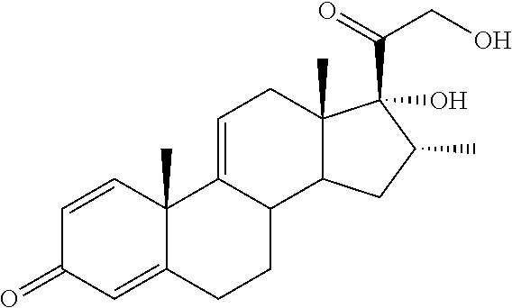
C1=CC2(C)C(=CC1=O)CCC1C2=CCC2(C)C1CC(C)C2(O)C(=O)CO
